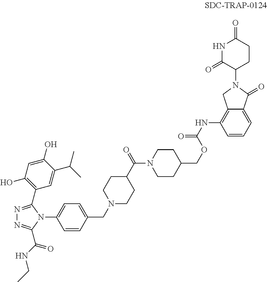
N1=C(C2=C(O)C=C(O)C(C(C)C)=C2)N(C2=CC=C(CN3CCC(C(N4CCC(COC(=O)NC5=C6C(=CC=C5)C(=O)N(C5CCC(=O)NC5=O)C6)CC4)=O)CC3)C=C2)C(C(=O)NCC)=N1
